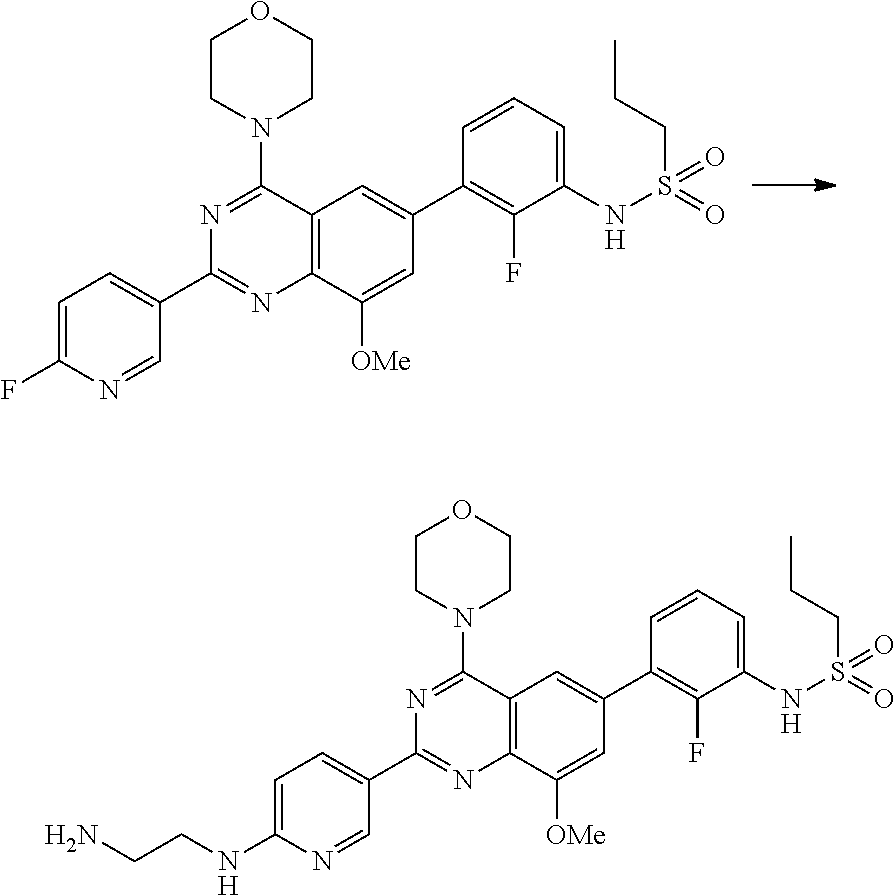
C12=C(C([OMe])=CC(C3=C(F)C(NS(=O)(CCC)=O)=CC=C3)=C1)N=C(C1=CC=C(F)N=C1)N=C2N1CCOCC1.C12=C(C([OMe])=CC(C3=C(F)C(NS(=O)(CCC)=O)=CC=C3)=C1)N=C(C1=CC=C(NCCN)N=C1)N=C2N1CCOCC1
